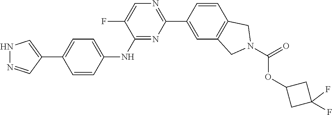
C1(C2=CNN=C2)=CC=C(NC2=NC(C3=CC4=C(C=C3)CN(C(=O)OC3CC(F)(F)C3)C4)=NC=C2F)C=C1
